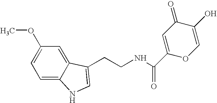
COC1=CC=C2C(=C1)C(CCNC(C1=CC(=O)C(O)=CO1)=O)=CN2
